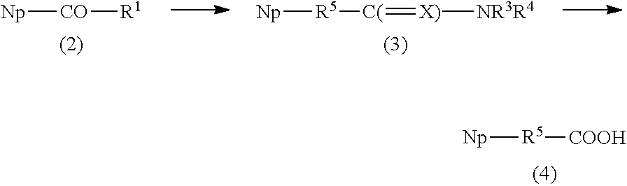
[Np][CO][R1].[Np][R5][C(]=[X)][NR3R4].[Np][R5][COOH]
